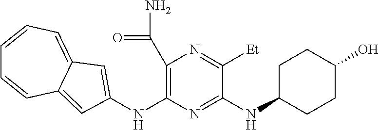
N(C1=NC(NC2=CC3=CC=CC=CC3=C2)=C(C(N)=O)N=C1[Et])C1CCC(O)CC1
